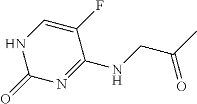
C1(F)=CNC(=O)N=C1NCC(=O)C
